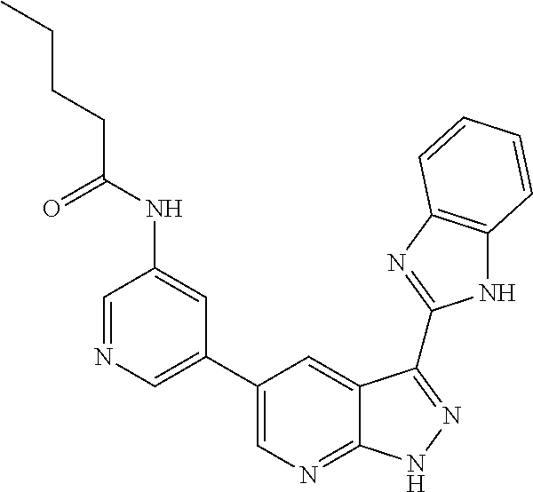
C1=NC=C(C2=CN=C3C(=C2)C(C2=NC4=C(N2)C=CC=C4)=NN3)C=C1NC(CCCC)=O
